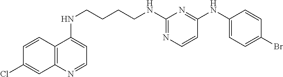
C12=C(N=CC=C1NCCCCNC1=NC=CC(NC3=CC=C(Br)C=C3)=N1)C=C(Cl)C=C2
